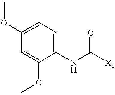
C1(NC([X1])=O)=CC=C(OC)C=C1OC
